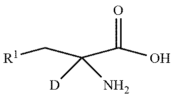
O=C(O)C(N)([D])C[R1]
